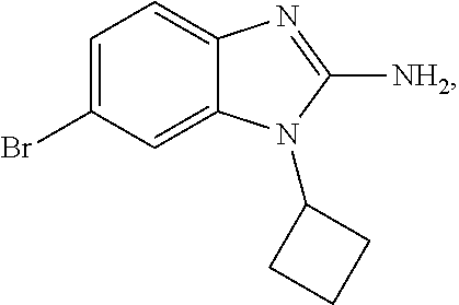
C1=C(Br)C=C2C(=C1)N=C([NH2])N2C1CCC1
